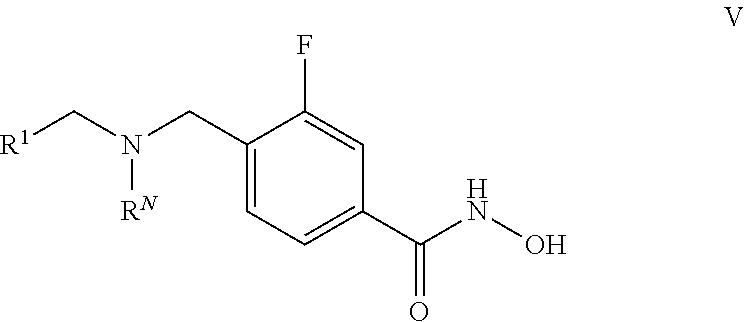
C1(CN([RN])C[R1])=CC=C(C(NO)=O)C=C1F
